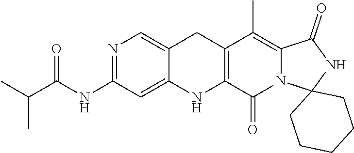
N1=C(NC(C(C)C)=O)C=C2C(=C1)CC1=C(N2)C(=O)N2C(=C1C)C(=O)NC21CCCCC1
